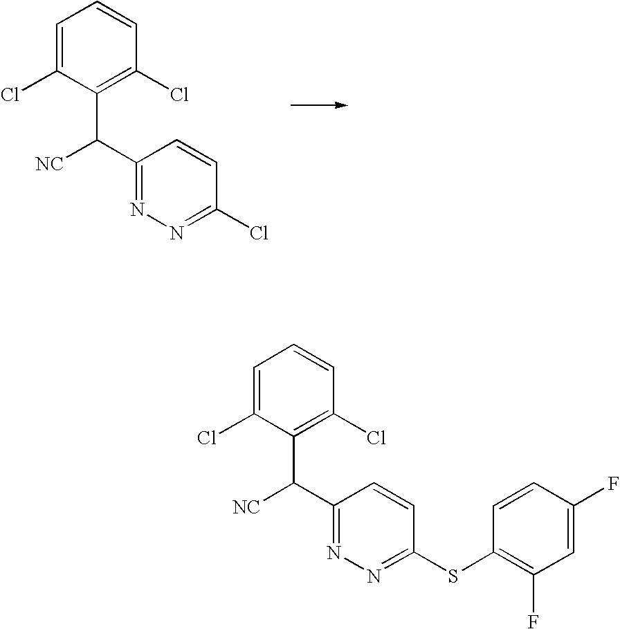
C1=C(Cl)C(C([NC])C2=NN=C(SC3=C(F)C=C(F)C=C3)C=C2)=C(Cl)C=C1.C1=C(Cl)C(C([NC])C2=NN=C(Cl)C=C2)=C(Cl)C=C1
